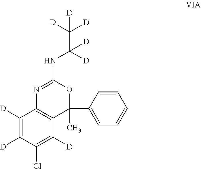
C1([D])=C([D])C(Cl)=C([D])C2=C1N=C(NC(C([D])([D])[D])([D])[D])OC2(C)C1=CC=CC=C1
